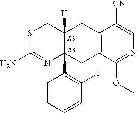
S1C(N)=NC2(C3=C(F)C=CC=C3)C([H])(C1)CC1=C(C2)C(OC)=NC=C1[CN]
